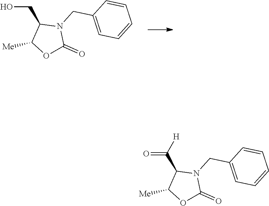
C1=CC=CC=C1CN1C(CO)C([Me])OC1=O.C1=CC=CC=C1CN1C(C(=O)[H])C([Me])OC1=O
